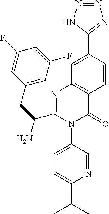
C1=C(C2=NN=NN2)C=CC2=C1N=C(C(CC1=CC(F)=CC(F)=C1)N)N(C1=CC=C(C(C)C)N=C1)C2=O
